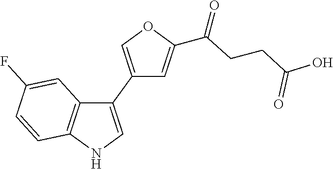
C1(C2=CNC3=C2C=C(F)C=C3)=COC(C(=O)CCC(O)=O)=C1
